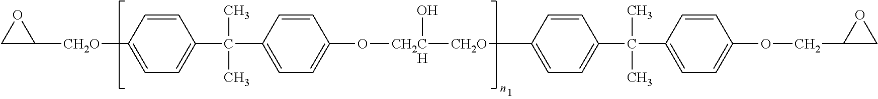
C1C([CH2O]C2=CC=C(C(C3=CC=C(O[CH2C       H](O)[CH2O]C4=CC=C(C(C5=CC=C(OCC6CO6)C=C5)(C)C)C=C4)C=C3)(C)C)C=C2)O1
